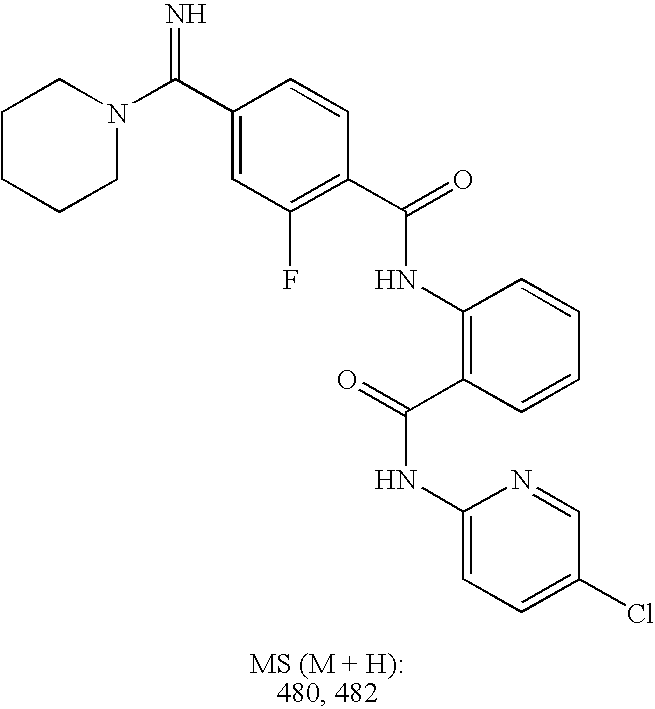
C1(C(N2CCCCC2)=N)=CC(F)=C(C(=O)NC2=C(C(=O)NC3=CC=C(Cl)C=N3)C=CC=C2)C=C1
